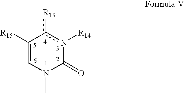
C1([R15])=CN(C)C(=O)n([R14])c1[R13]
